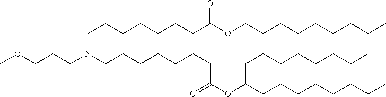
C(CCN(CCCOC)CCCCCCCC(=O)OC(CCCCCCCC)CCCCCCCC)CCCCC(=O)OCCCCCCCCC
